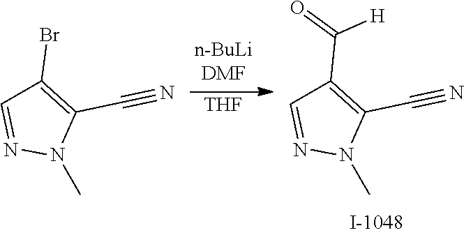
[THF].N1(C)C(C#N)=C(Br)C=N1.N1(C)C(C#N)=C(C(=O)[H])C=N1
